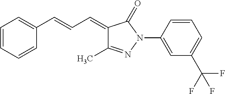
C1=CC=CC(C=CC=C2C(C)=NN(C3=CC(C(F)(F)F)=CC=C3)C2=O)=C1
